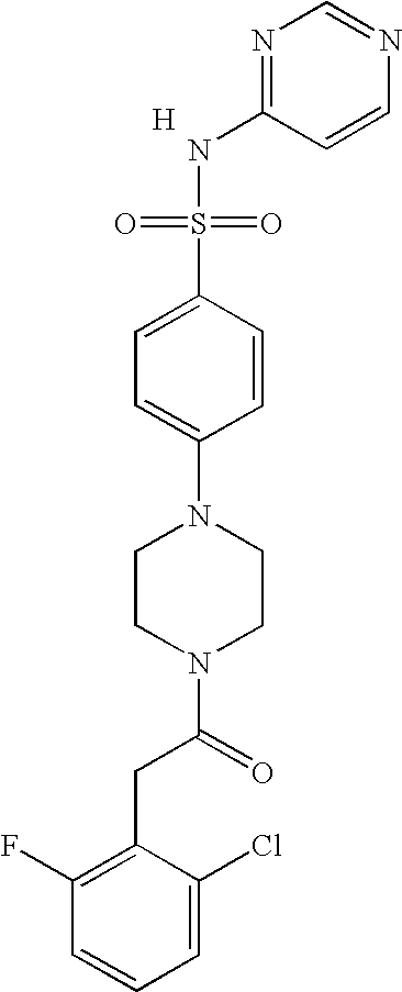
[H].N1=C(NS(=O)(=O)C2=CC=C(N3CCN(C(=O)CC4=C(F)C=CC=C4Cl)CC3)C=C2)C=CN=C1
